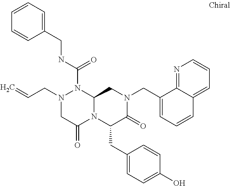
N(C(=O)N1N(CC=C)CC(=O)N2C1CN(CC1=CC=CC3=CC=CN=C13)C(=O)C2CC1=CC=C(O)C=C1)CC1=CC=CC=C1
